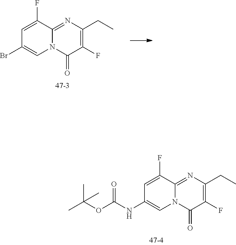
C1(F)=C(CC)N=C2N(C1=O)C=C(NC(OC(C)(C)C)=O)C=C2F.C1(F)=C(CC)N=C2N(C1=O)C=C(Br)C=C2F
